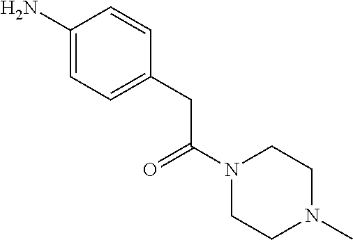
C1(N)=CC=C(CC(N2CCN(C)CC2)=O)C=C1
